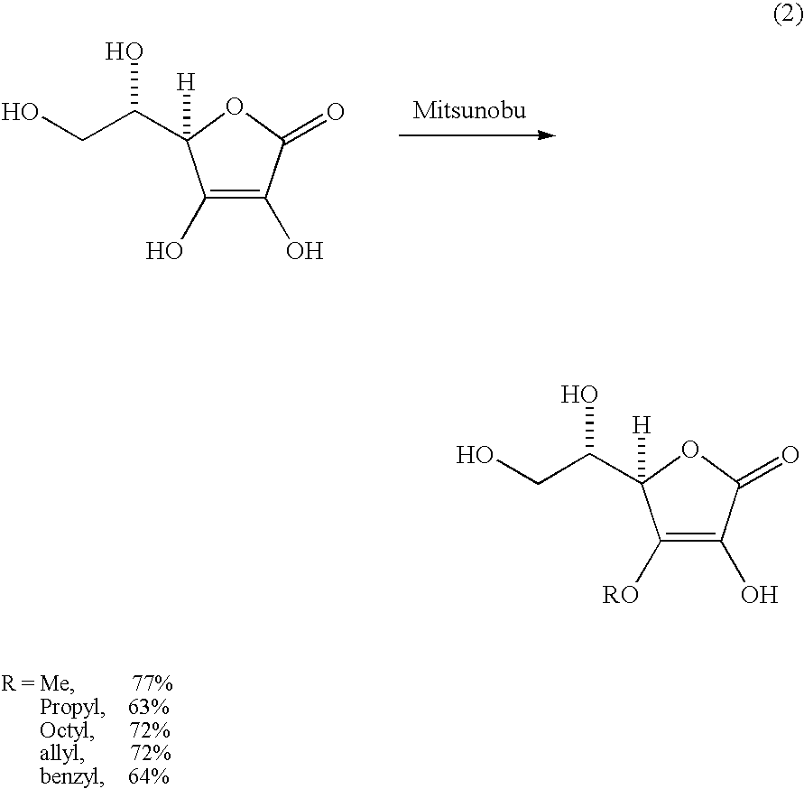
C(C1([H])C(O)=C(O)C(=O)O1)(O)CO.C(C1([H])C([RO])=C(O)C(=O)O1)(O)CO
